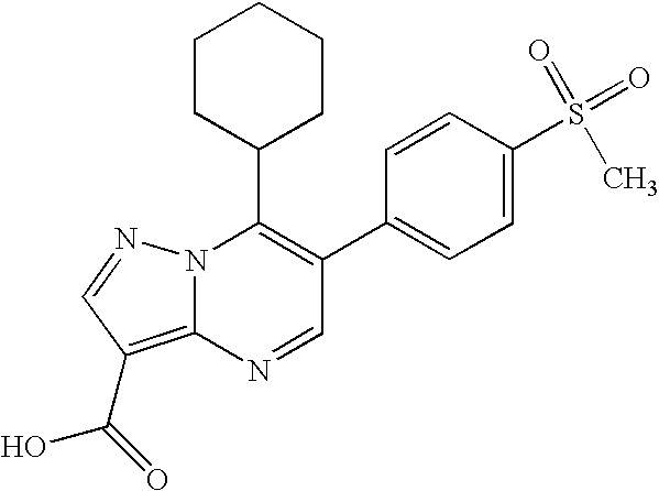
C1=C(C2=C(C3CCCCC3)N3C(=C(C(O)=O)C=N3)N=C2)C=CC(S(=O)(C)=O)=C1
